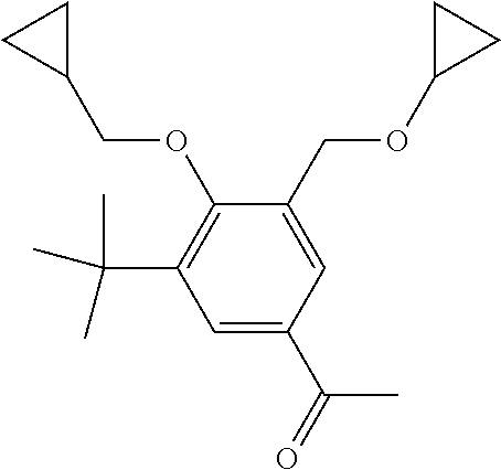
C1=C(C(C)=O)C=C(COC2CC2)C(OCC2CC2)=C1C(C)(C)C
